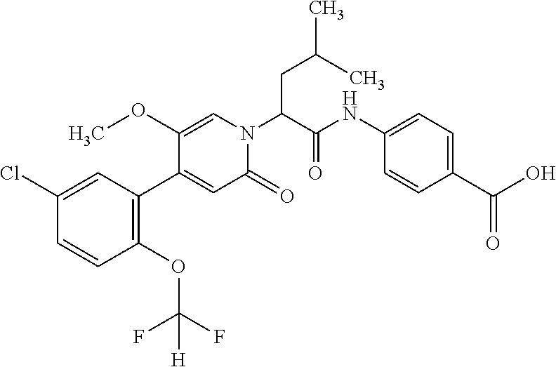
C1(NC(=O)C(N2C(=O)C=C(C3=C(OC(F)(F)[H])C=CC(Cl)=C3)C(OC)=C2)CC(C)C)=CC=C(C(O)=O)C=C1
